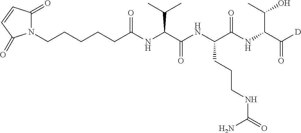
N1(CCCCCC(NC(C(NC(C(NC(C([D])=O)C(O)C)=O)CCCNC(N)=O)=O)C(C)C)=O)C(=O)C=CC1=O
